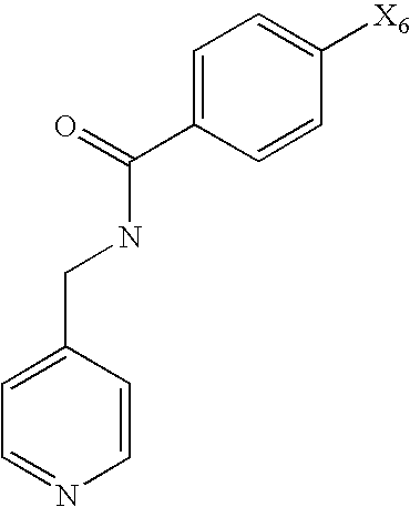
C1=C(C(=O)NCC2=CC=NC=C2)C=CC([X6])=C1
